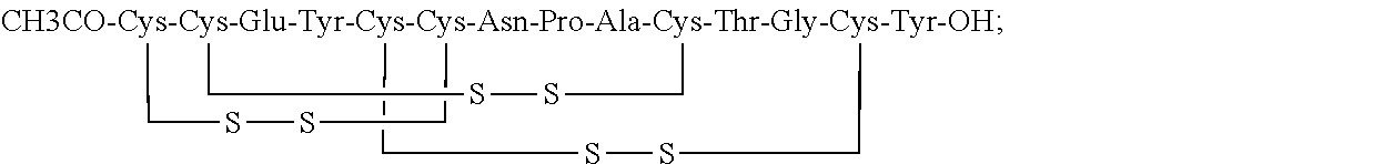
[CH3CO-Cys-Cys-Glu-Tyr-Cys-Cys-Asn-Pro-Ala-Cys-Thr-Gly-Cys-Tyr-OH]123(CSSC1)(CSSC2)CSSC3
